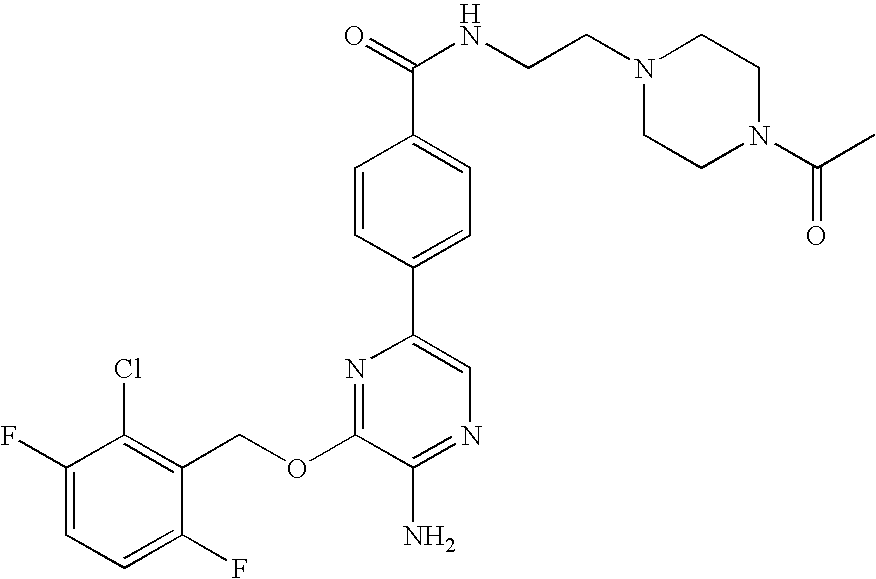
C1(OCC2=C(Cl)C(F)=CC=C2F)=NC(C2=CC=C(C(NCCN3CCN(C(C)=O)CC3)=O)C=C2)=CN=C1N
